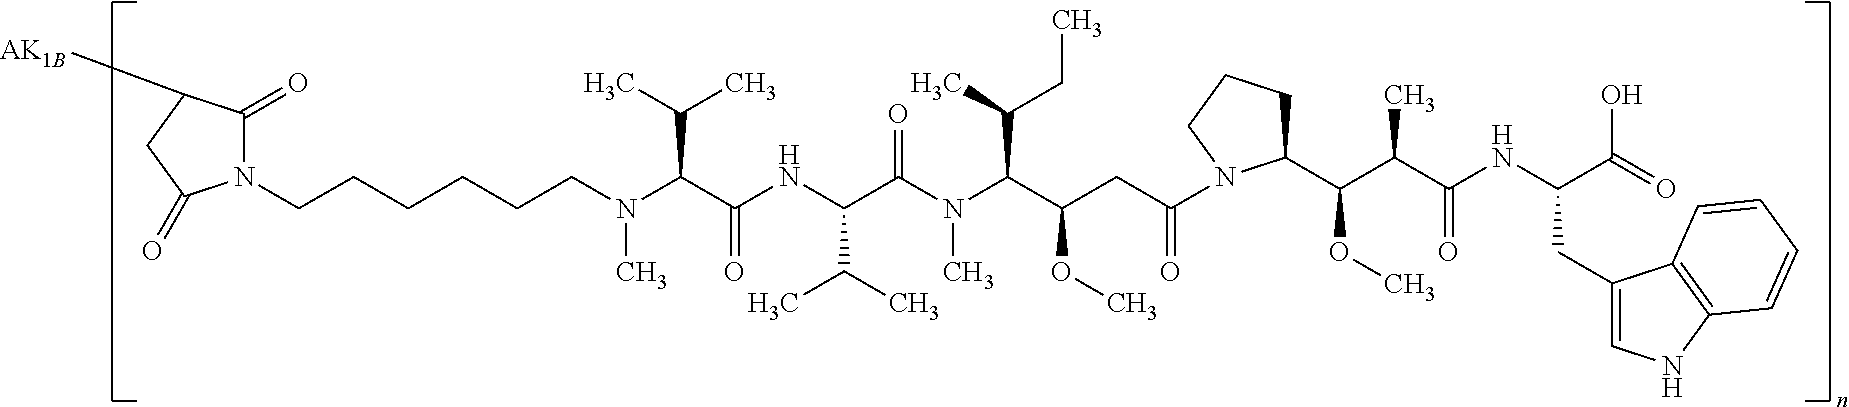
N(C(C(NC(C(C)C)C(N(C)C(C(C)CC)C(CC(=O)N1C(C(C(C(=O)NC(CC2=CNC3=C2C=CC=C3)C(O)=O)C)OC)CCC1)OC)=O)=O)C(C)C)(CCCCCCN1C(=O)C([AK1B])CC1=O)C
